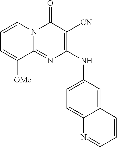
C12=NC(NC3=CC=C4C(=C3)C=CC=N4)=C([CN])C(=O)N1C=CC=C2[OMe]
